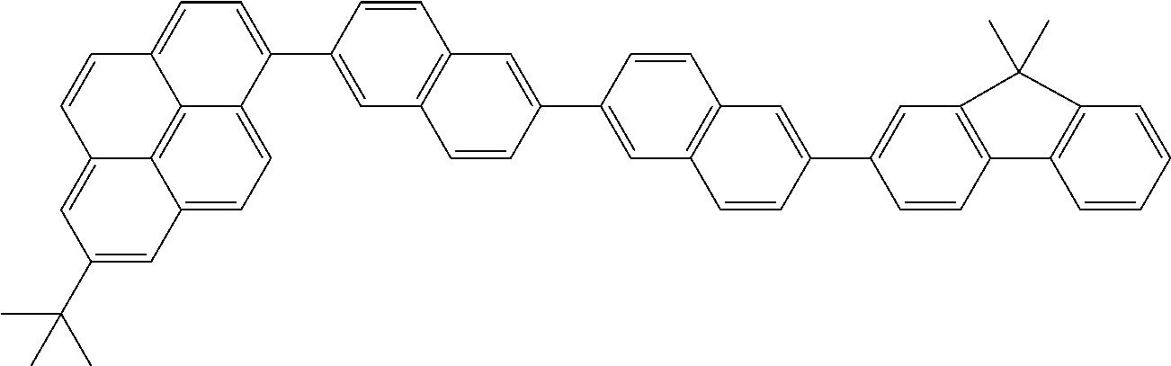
C1(C2=CC3=C(C=C2)C=C(C2=CC4=C(C=C(C5=CC=C6C7=C8C(=CC=C57)C=C(C(C)(C)C)C=C8C=C6)C=C4)C=C2)C=C3)=CC2=C(C=C1)C1=C(C=CC=C1)C2(C)C
